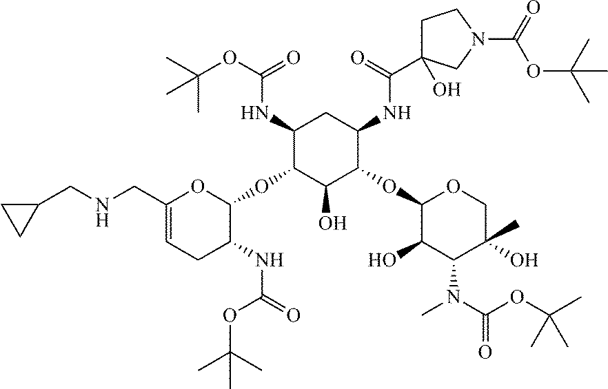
C1(CNCC2CC2)=CCC(NC(OC(C)(C)C)=O)C(OC2C(NC(=O)OC(C)(C)C)CC(NC(=O)C3(O)CCN(C(=O)OC(C)(C)C)C3)C(OC3C(O)C(N(C)C(=O)OC(C)(C)C)C(C)(O)CO3)C2O)O1
